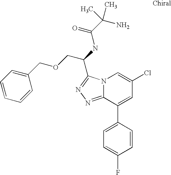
C12=NN=C(C(NC(C(N)(C)C)=O)COCC3=CC=CC=C3)N1C=C(Cl)C=C2C1=CC=C(F)C=C1
